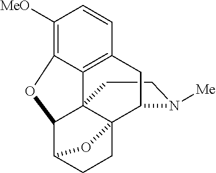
C1CN([Me])C2C34C15C1=C(C=CC([MeO])=C1OC5C(CC3)O4)C2
